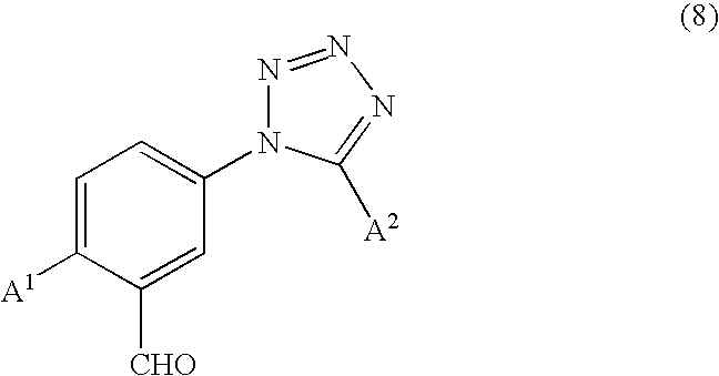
C1([A1])=CC=C(N2N=NN=C2[A2])C=C1[CHO]
